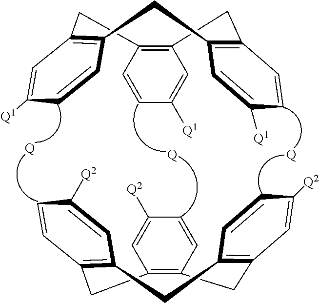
[Q].C12=C(CC3=C(C=CC([Q1])=C3)CC3=C(C1)C=CC([Q1])=C3)C=CC([Q1])=C2.C12=C(CC3=C(C=C([Q2])C=C3)CC3=C(C1)C=C([Q2])C=C3)C=C([Q2])C=C2.[Q].[Q]
